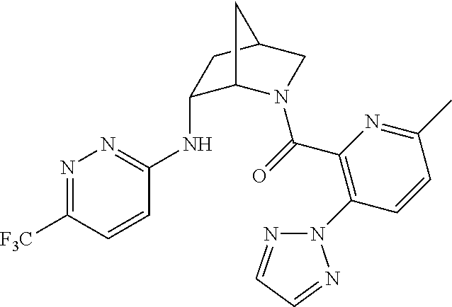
C1(NC2=NN=C([F3C])C=C2)C2N(C(=O)C3=C(N4N=CC=N4)C=CC(C)=N3)CC(C1)C2
